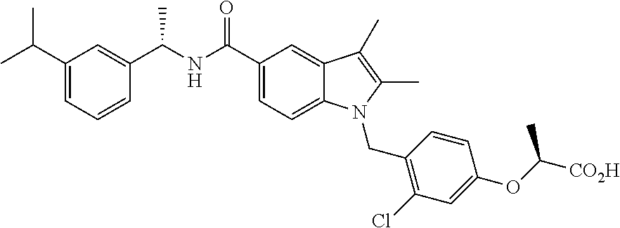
C1(C(NC(C2=CC(C(C)C)=CC=C2)C)=O)=CC=C2C(=C1)C(C)=C(C)N2CC1=C(Cl)C=C(OC([CO2H])C)C=C1
